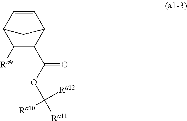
C1([Ra9])C(C(OC([Ra12])([Ra10])[Ra11])=O)C2C=CC1C2
